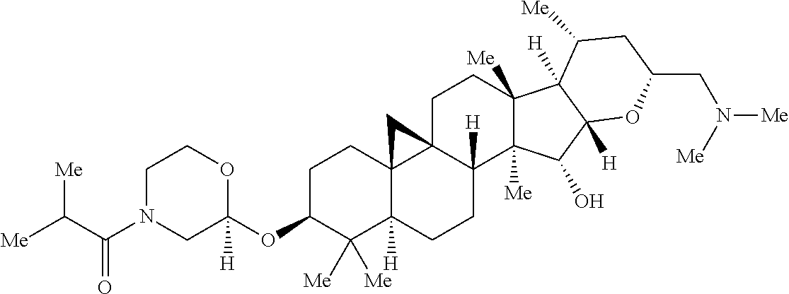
C1C(OC2([H])OCCN(C(C([Me])[Me])=O)C2)C([Me])([Me])C2([H])C3(C1)C1(C([H])(CC2)C2([Me])C([Me])(CC1)C1([H])C([Me])CC(CN([Me])[Me])OC1([H])C2O)C3
